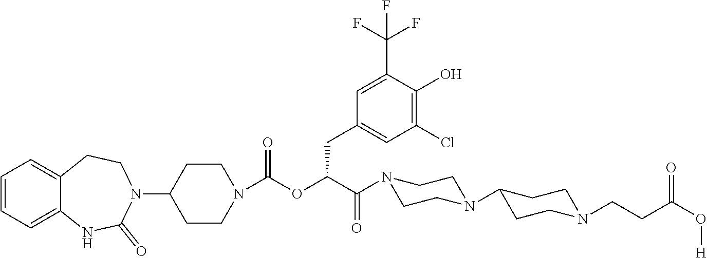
C1=CC=C2C(=C1)CCN(C1CCN(C(OC(CC3=CC(Cl)=C(O)C(C(F)(F)F)=C3)C(=O)N3CCN(C4CCN(CCC(O[H])=O)CC4)CC3)=O)CC1)C(=O)N2
